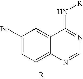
C1(Br)=CC=C2C(=C1)C(N[R])=NC=N2
